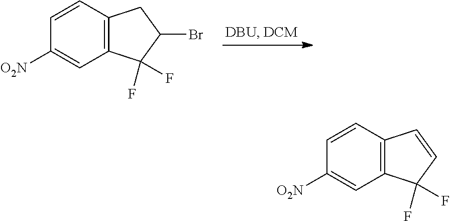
C12=C(C=CC([O2N])=C1)CC(Br)C2(F)F.C12=C(C=CC([O2N])=C1)C=CC2(F)F
